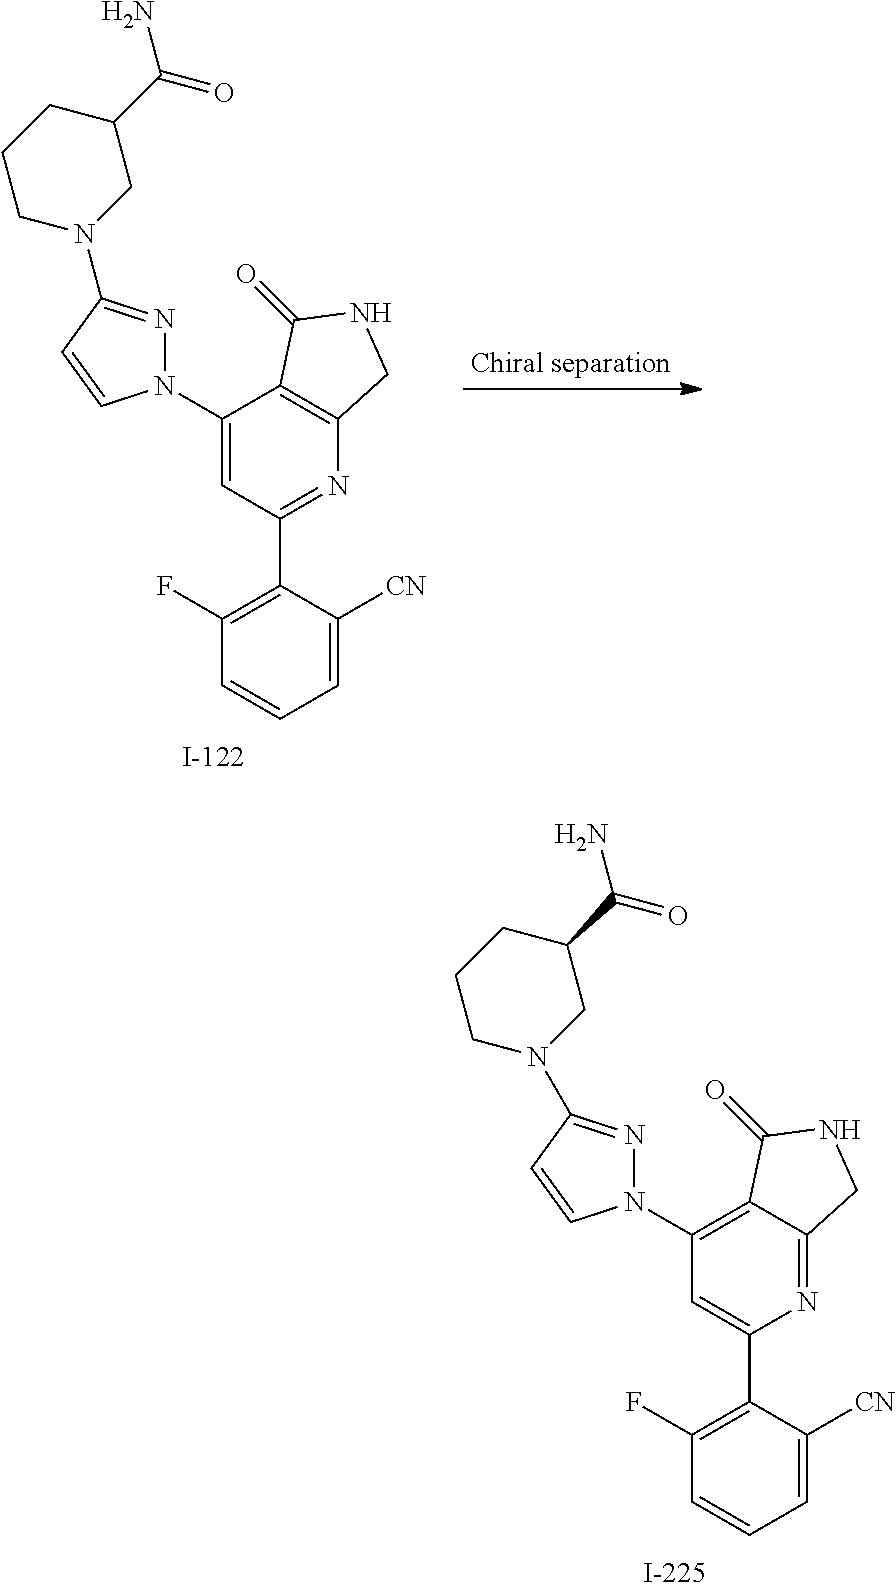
C1(C2=CC(N3N=C(N4CC(C(=O)N)CCC4)C=C3)=C3C(=N2)CNC3=O)=C(F)C=CC=C1[CN].C1(C2=NC3=C(C(N4N=C(N5CC(C(=O)N)CCC5)C=C4)=C2)C(=O)NC3)=C(F)C=CC=C1[CN]
